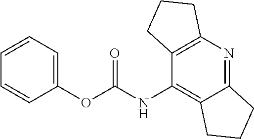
O=C(OC1=CC=CC=C1)NC1=C2CCCC2=NC2=C1CCC2
